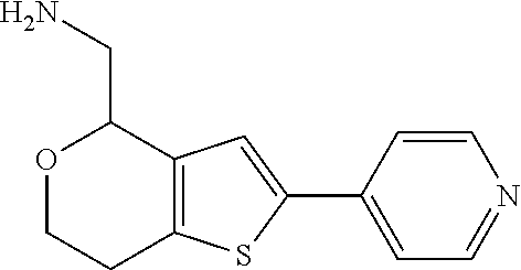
O1CCC2=C(C1CN)C=C(C1=CC=NC=C1)S2
